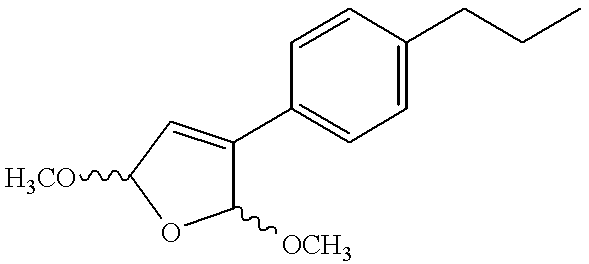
C1=CC(C2=CC([H3CO])OC2[OCH3])=CC=C1CCC
